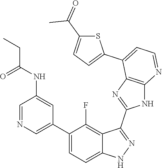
C1=NC=C(C2=CC=C3C(=C2F)C(C2=NC4=C(N2)N=CC=C4C2=CC=C(C(=O)C)S2)=NN3)C=C1NC(=O)CC
